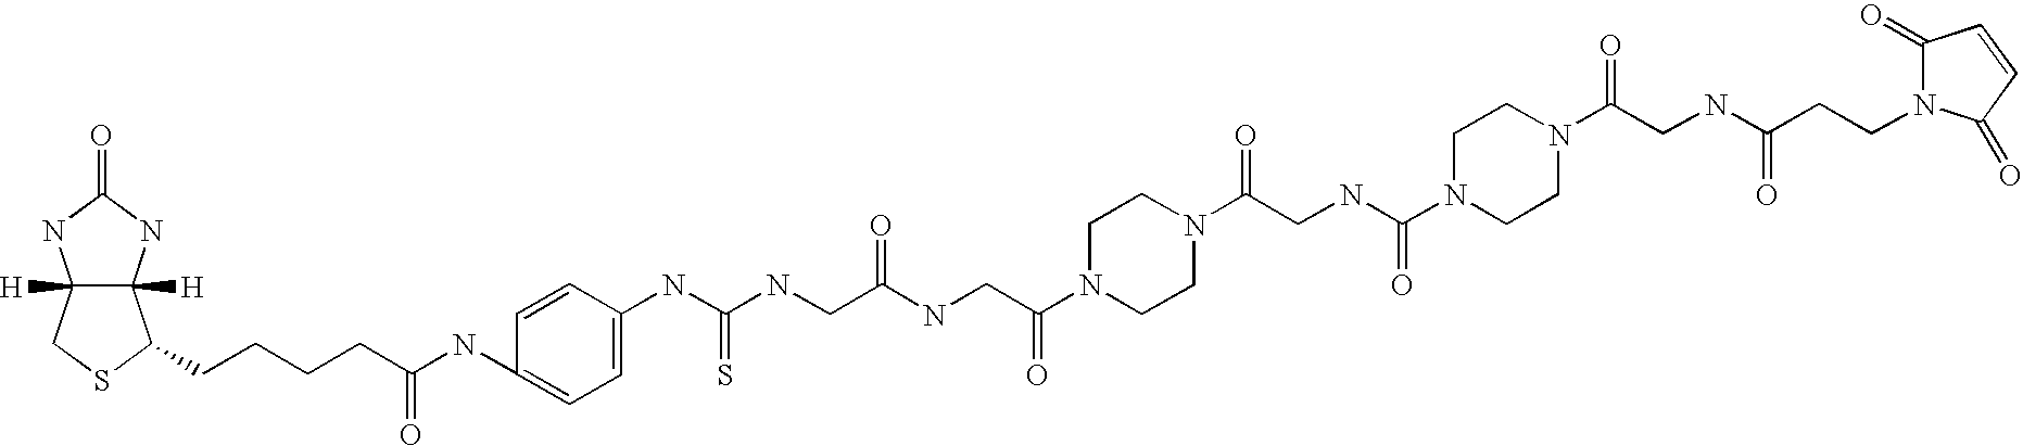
C12([H])C([H])(NC(=O)N1)C(CCCCC(NC1=CC=C(NC(NCC(NCC(N3CCN(C(CNC(=O)N4CCN(C(CNC(CCN5C(=O)C=CC5=O)=O)=O)CC4)=O)CC3)=O)=O)=S)C=C1)=O)SC2
